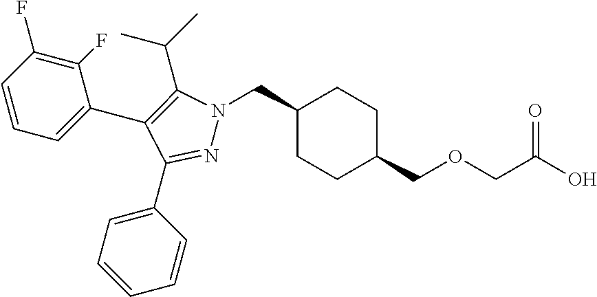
C1(CN2N=C(C3=CC=CC=C3)C(C3=CC=CC(F)=C3F)=C2C(C)C)CCC(COCC(O)=O)CC1
